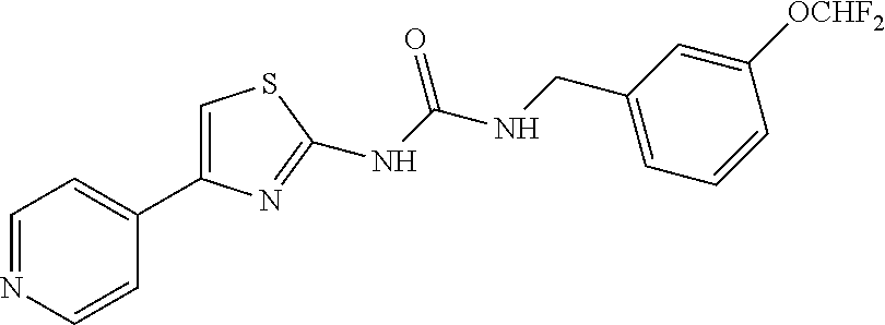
C1=NC=CC(C2=CSC(NC(NCC3=CC=CC([OCHF2])=C3)=O)=N2)=C1
